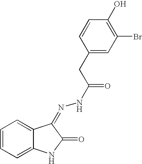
C1=CC=C2C(=C1)C(=NNC(CC1=CC(Br)=C(O)C=C1)=O)C(=O)N2
